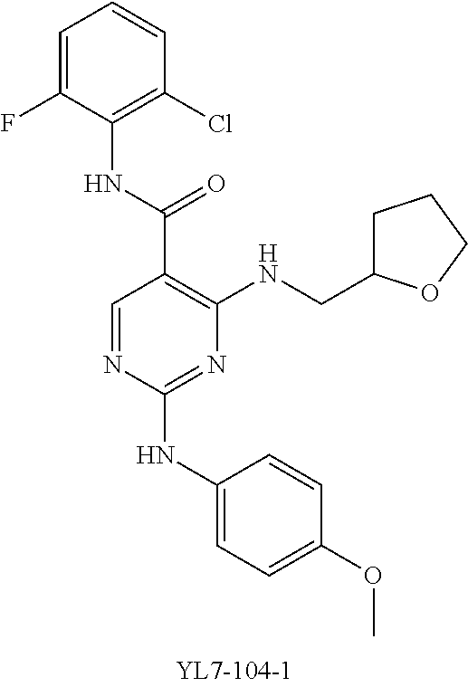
C1=NC(NC2=CC=C(OC)C=C2)=NC(NCC2CCCO2)=C1C(=O)NC1=C(Cl)C=CC=C1F
